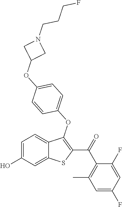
C1=C(O)C=C2C(=C1)C(OC1=CC=C(OC3CN(CCCF)C3)C=C1)=C(C(=O)C1=C(C)C=C(F)C=C1F)S2
